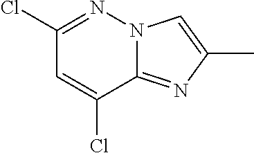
C1(Cl)=NN2C(=NC(C)=C2)C(Cl)=C1
